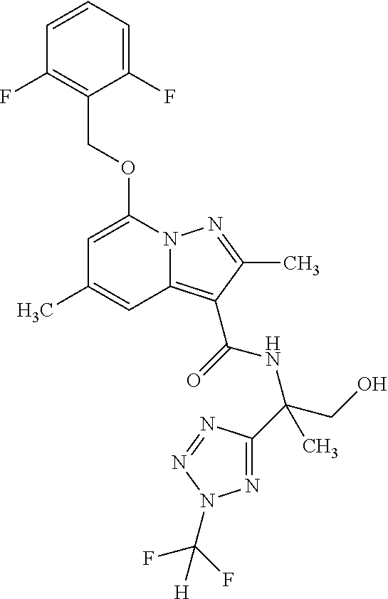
C1=CC=C(F)C(COC2=CC(C)=CC3=C(C(=O)NC(CO)(C4=NN(C(F)(F)[H])N=N4)C)C(C)=NN23)=C1F
